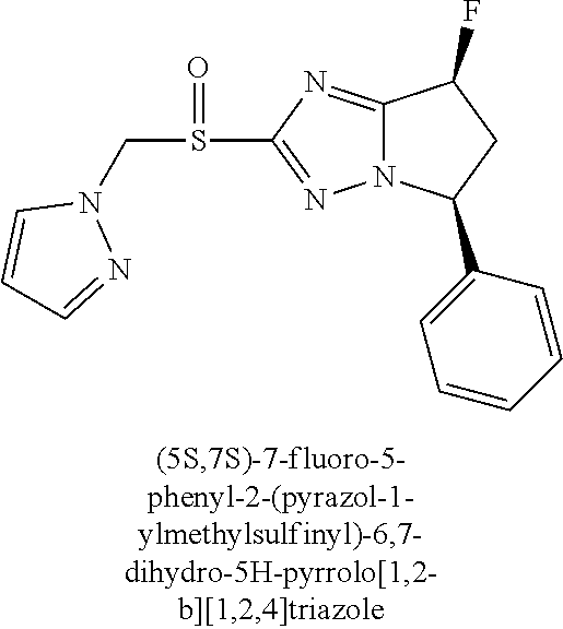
C12=NC(S(CN3C=CC=N3)=O)=NN1C(C1=CC=CC=C1)CC2F
